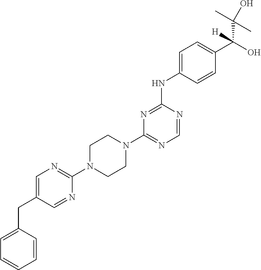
C1(N2CCN(C3=NC=C(CC4=CC=CC=C4)C=N3)CC2)=NC=NC(NC2=CC=C(C(O)(C(O)(C)C)[H])C=C2)=N1
